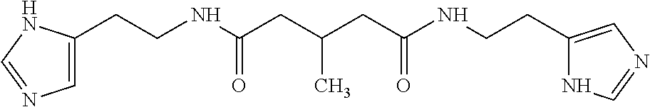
N(C(CC(CC(NCCC1=CN=CN1)=O)C)=O)CCC1=CN=CN1
